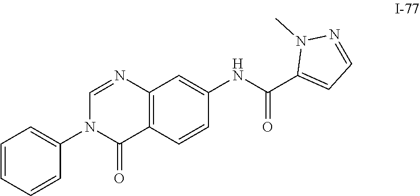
C1=CC=CC(N2C(=O)C3=C(N=C2)C=C(NC(C2=CC=NN2C)=O)C=C3)=C1
